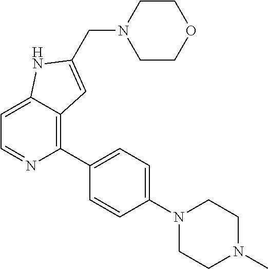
C1=C2C(=C(C3=CC=C(N4CCN(C)CC4)C=C3)N=C1)C=C(CN1CCOCC1)N2
